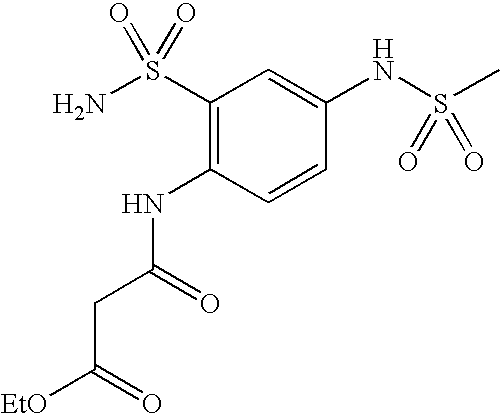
C1(S(N)(=O)=O)=C(NC(CC([EtO])=O)=O)C=CC(NS(C)(=O)=O)=C1
